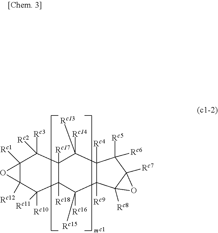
C12([Rc1])C([Rc12])(C([Rc10])([Rc11])C3([Rc18])C([Rc17])(C1([Rc3])[Rc2])C([Rc14])([Rc13])C1([Rc4])C([Rc9])(C3([Rc16])[Rc15])C3([Rc8])C([Rc7])(C1([Rc5])[Rc6])O3)O2
